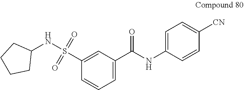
C1(C(NC2=CC=C([CN])C=C2)=O)=CC=CC(S(NC2CCCC2)(=O)=O)=C1
